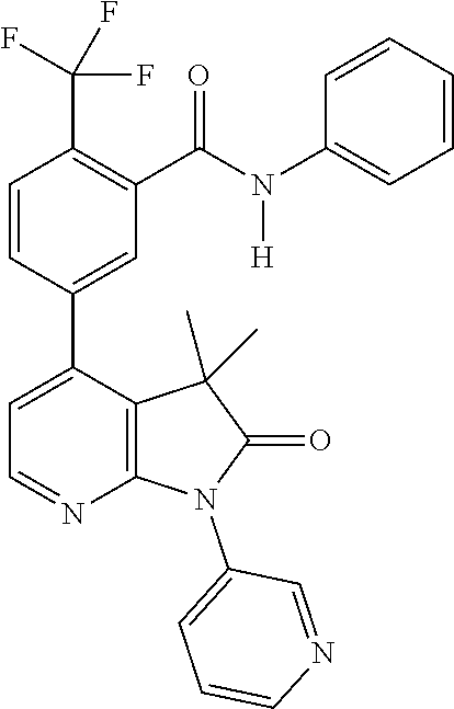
C1=CC(C2=CC=NC3=C2C(C)(C)C(=O)N3C2=CC=CN=C2)=CC(C(N(C2=CC=CC=C2)[H])=O)=C1C(F)(F)F
